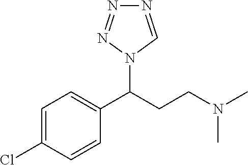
C1=C(Cl)C=CC(C(CCN(C)C)N2C=NN=N2)=C1
